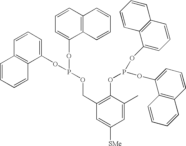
C1=CC=C(OP(OC2=CC=CC3=C2C=CC=C3)OCC2=C(OP(OC3=CC=CC4=C3C=CC=C4)OC3=CC=CC4=C3C=CC=C4)C(C)=CC([SMe])=C2)C2=C1C=CC=C2
